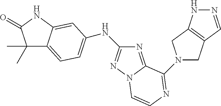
C1(C)(C)C2=CC=C(NC3=NN4C(=N3)C(N3CC5=C(C3)NN=C5)=NC=C4)C=C2NC1=O
